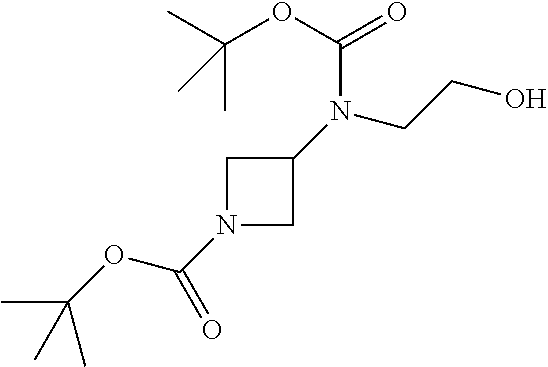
C1N(C(OC(C)(C)C)=O)CC1N(CCO)C(OC(C)(C)C)=O
